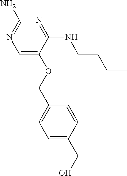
C1(N)=NC=C(OCC2=CC=C(CO)C=C2)C(NCCCC)=N1
